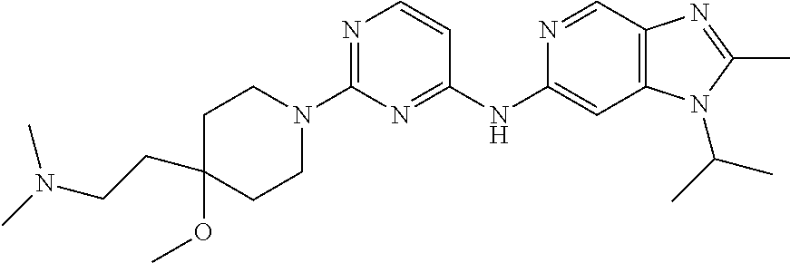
C1(N2CCC(CCN(C)C)(OC)CC2)=NC=CC(NC2=CC3=C(C=N2)N=C(C)N3C(C)C)=N1
